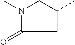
CN1CC(C)CC1=O
